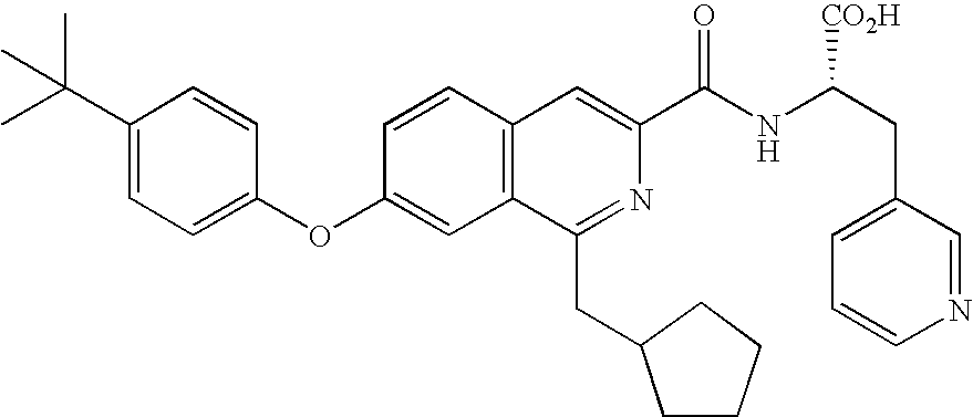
C1=CC(OC2=CC=C(C(C)(C)C)C=C2)=CC2=C1C=C(C(NC(CC1=CC=CN=C1)[CO2H])=O)N=C2CC1CCCC1
